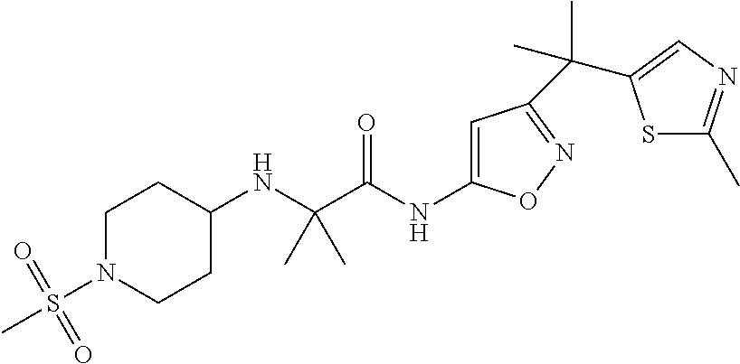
C(NC1CCN(S(C)(=O)=O)CC1)(C(=O)NC1=CC(C(C)(C)C2=CN=C(C)S2)=NO1)(C)C
